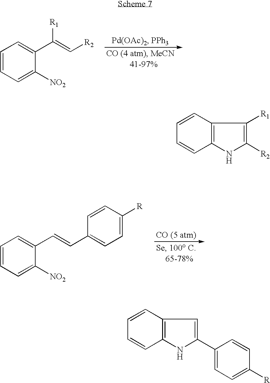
C1=CC=C([NO2])C(C(=C[R2])[R1])=C1.C1=CC=C([NO2])C(C=CC2=CC=C([R])C=C2)=C1.C1=CC2=C(C=C1)NC([R2])=C2[R1].C1=CC2=C(C=C1)NC(C1=CC=C([R])C=C1)=C2
